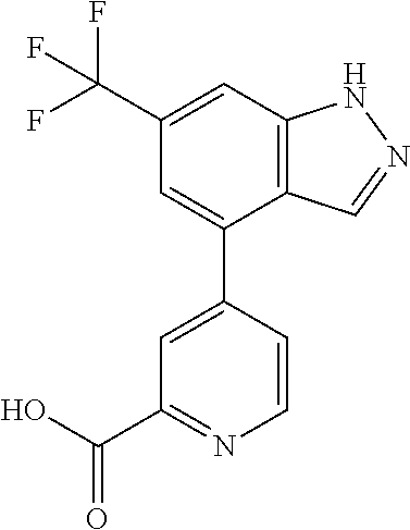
C1=C(C2=CC(C(F)(F)F)=CC3=C2C=NN3)C=CN=C1C(O)=O
